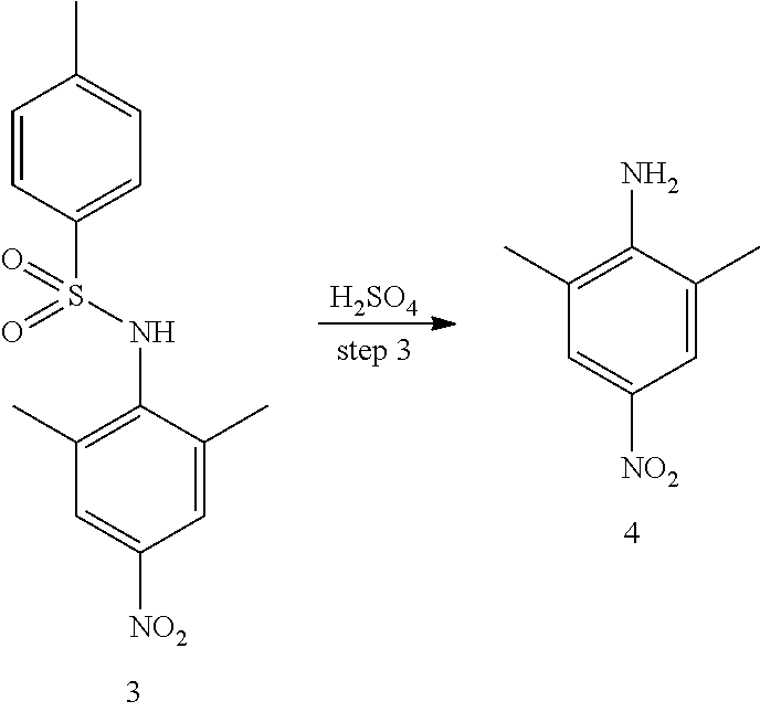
C1=CC(S(NC2=C(C)C=C([NO2])C=C2C)(=O)=O)=CC=C1C.[H2SO4].NC1=C(C)C=C([NO2])C=C1C
